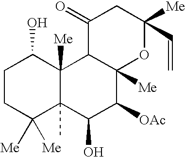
C1CC([Me])([Me])C2(C)C([Me])(C1O)C1C([Me])(C([OAc])C2O)OC([Me])(C=C)CC1=O
